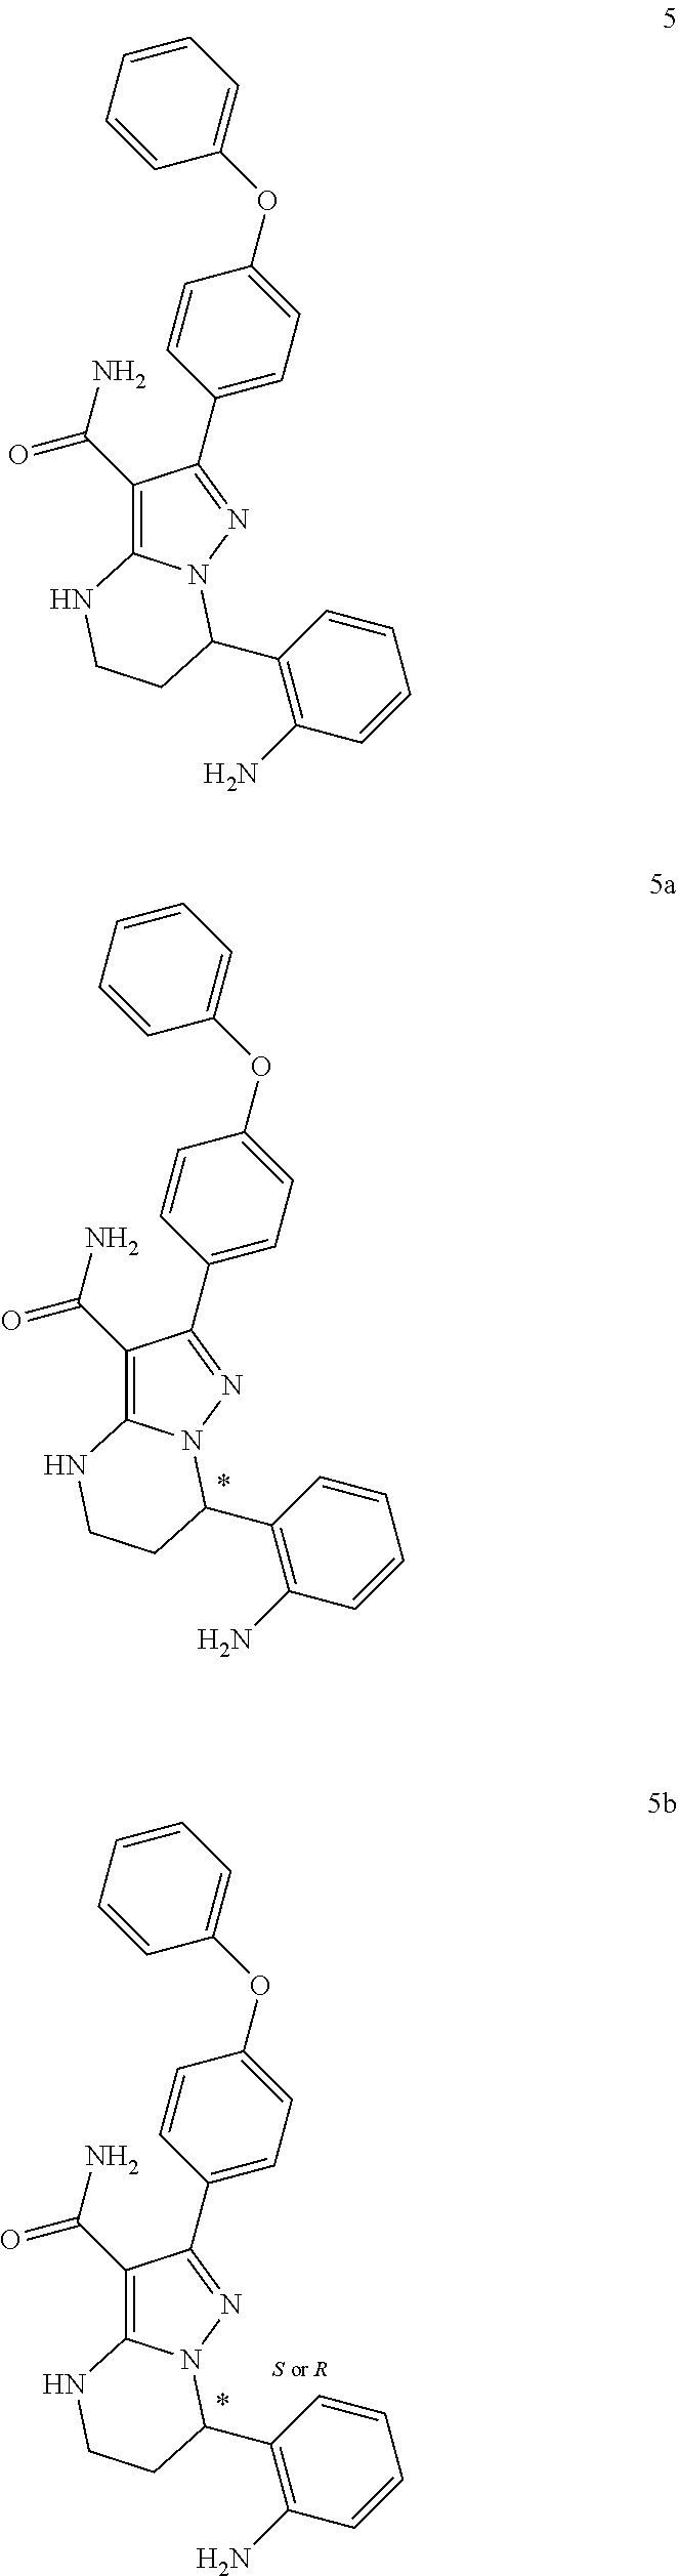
C1(C(N)=O)=C2N(N=C1C1=CC=C(OC3=CC=CC=C3)C=C1)C(C1=C(N)C=CC=C1)CCN2.C1(C(N)=O)=C2N(N=C1C1=CC=C(OC3=CC=CC=C3)C=C1)C(C1=C(N)C=CC=C1)CCN2.C1(C(N)=O)=C2N(N=C1C1=CC=C(OC3=CC=CC=C3)C=C1)C(C1=C(N)C=CC=C1)CCN2
